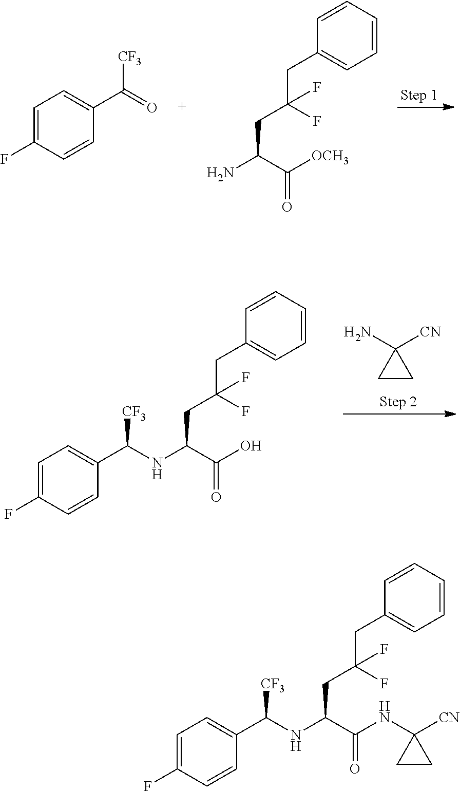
C1CC1([CN])N.N(C(C(O)=O)CC(CC1=CC=CC=C1)(F)F)C(C1=CC=C(F)C=C1)[CF3].C1=C(F)C=CC(C(=O)[CF3])=C1.NC(C([OCH3])=O)CC(CC1=CC=CC=C1)(F)F.N(C(C(NC1([CN])CC1)=O)CC(CC1=CC=CC=C1)(F)F)C(C1=CC=C(F)C=C1)[CF3]
